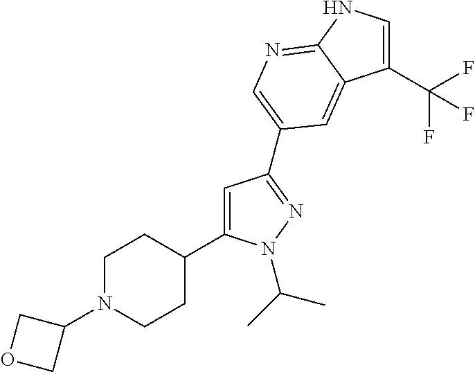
C1(C(F)(F)F)=CNC2=NC=C(C3=NN(C(C)C)C(C4CCN(C5COC5)CC4)=C3)C=C12
